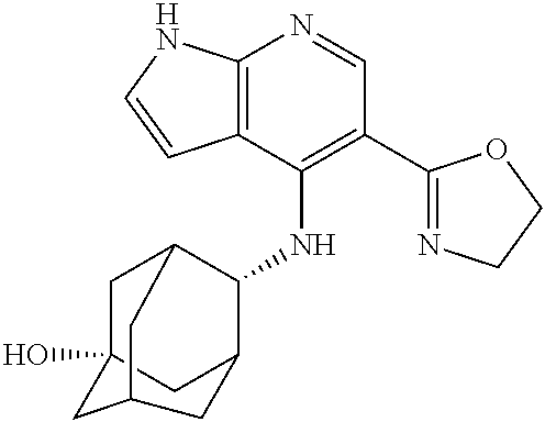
C12=C(C(NC3C4CC5(O)CC3CC(C5)C4)=C(C3=NCCO3)C=N1)C=CN2
